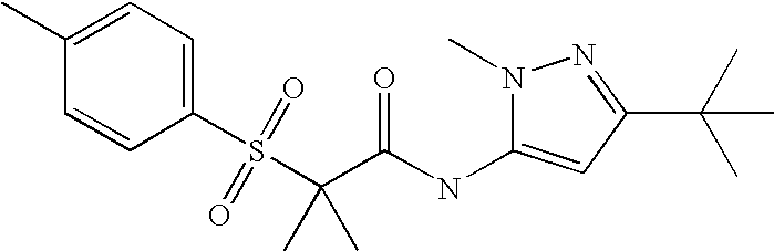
C1(C)=CC=C(S(C(C)(C(NC2=CC(C(C)(C)C)=NN2C)=O)C)(=O)=O)C=C1
